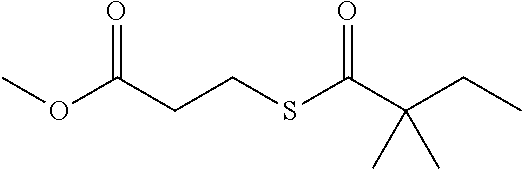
O(C(CCSC(C(CC)(C)C)=O)=O)C
